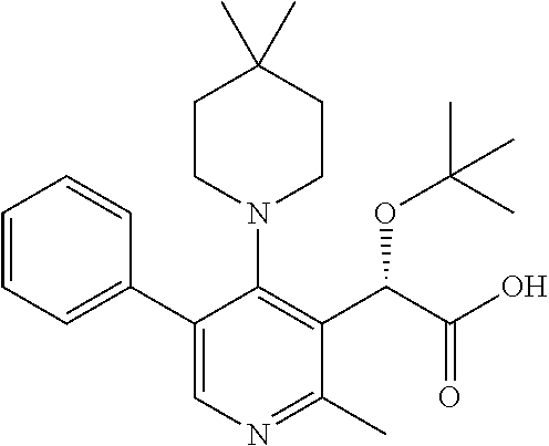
C1=CC=C(C2=CN=C(C)C(C(C(O)=O)OC(C)(C)C)=C2N2CCC(C)(C)CC2)C=C1
